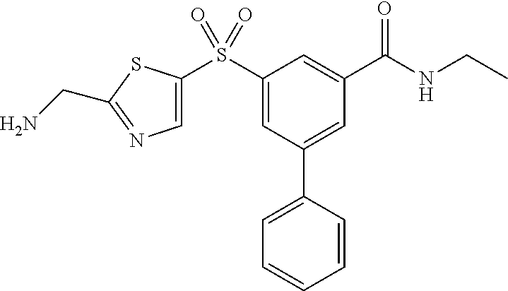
S(C1=CC(C2=CC=CC=C2)=CC(C(NCC)=O)=C1)(=O)(=O)C1=CN=C(CN)S1
